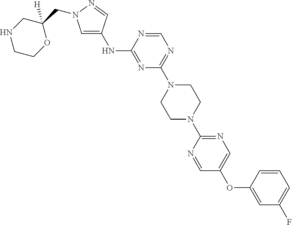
N(C1=NC(N2CCN(C3=NC=C(OC4=CC(F)=CC=C4)C=N3)CC2)=NC=N1)C1=CN(CC2([H])CNCCO2)N=C1
